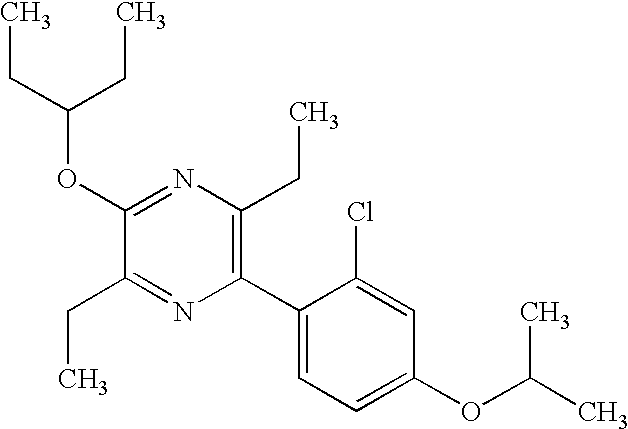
C1(OC(CC)CC)=NC(CC)=C(C2=CC=C(OC(C)C)C=C2Cl)N=C1CC
